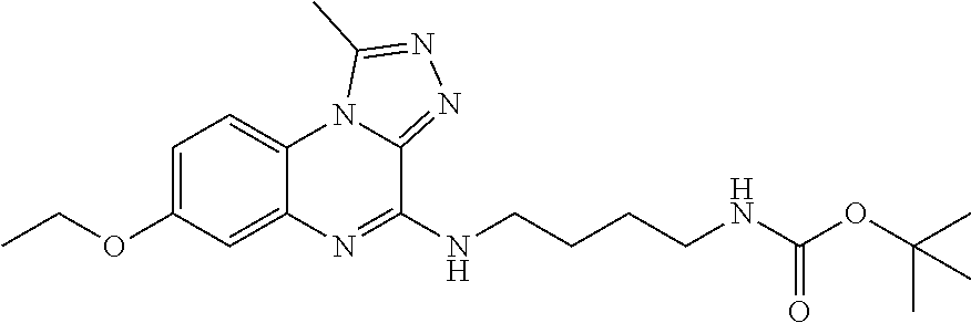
C1=C(OCC)C=C2C(=C1)N1C(=NN=C1C)C(NCCCCNC(=O)OC(C)(C)C)=N2
